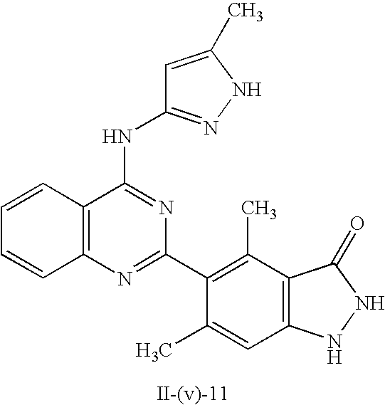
C12=C(N=C(C3=C(C)C4=C(C=C3C)NNC4=O)N=C1NC1=NNC(C)=C1)C=CC=C2
